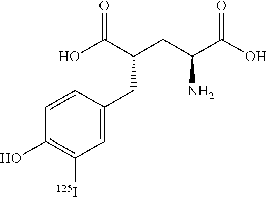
C(C(CC(N)C(O)=O)C(O)=O)C1=CC([125I])=C(O)C=C1
